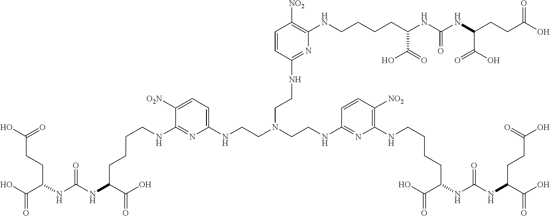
OC(=O)CCC(C(=O)O)NC(NC(C(O)=O)CCCCNC1=NC(NCCN(CCNC2=NC(NCCCCC(NC(NC(CCC(O)=O)C(=O)O)=O)C(O)=O)=C([NO2])C=C2)CCNC2=NC(NCCCCC(NC(NC(CCC(O)=O)C(=O)O)=O)C(O)=O)=C([NO2])C=C2)=CC=C1[O2N])=O
